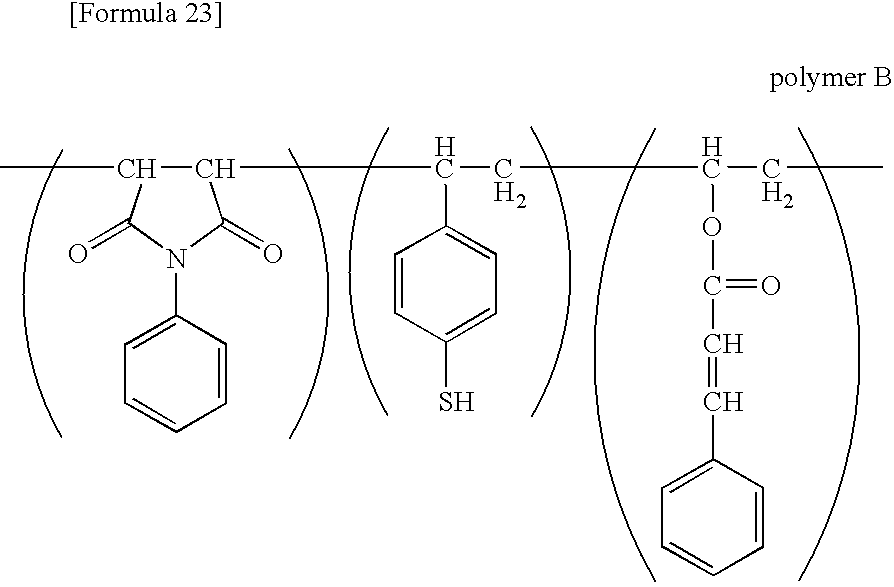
C1(C(CC(CC)OC(=O)C=CC2=CC=CC=C2)C2=CC=C(S)C=C2)C(C)C(=O)N(C2=CC=CC=C2)C1=O
